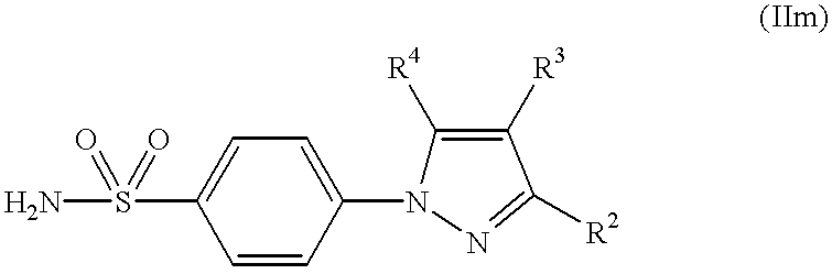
NS(C1=CC=C(N2C([R4])=C([R3])C([R2])=N2)C=C1)(=O)=O
